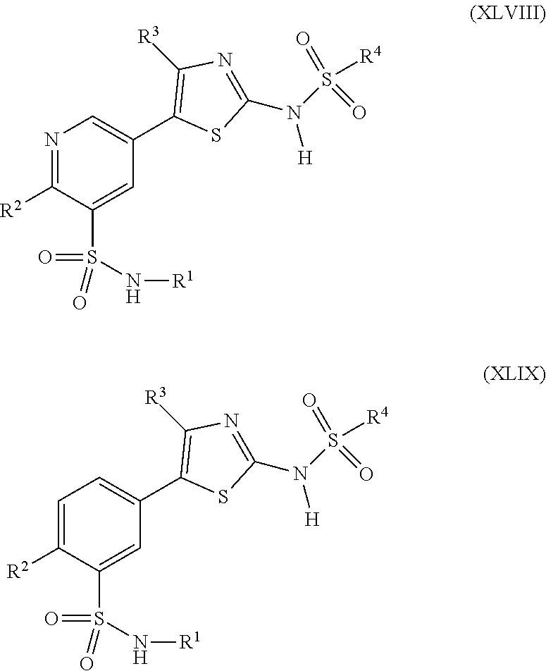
N1=C([R2])C(S(=O)(=O)N[R1])=CC(C2=C([R3])N=C(N([H])S([R4])(=O)=O)S2)=C1.C1=C([R2])C(S(=O)(=O)N[R1])=CC(C2=C([R3])N=C(N([H])S([R4])(=O)=O)S2)=C1
